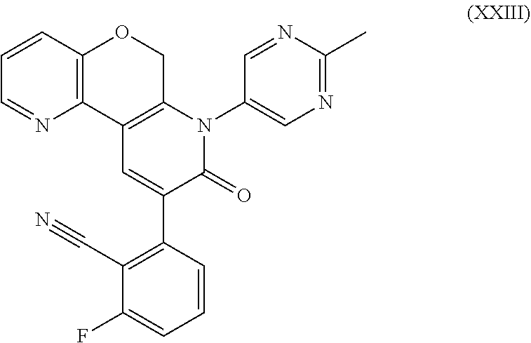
C12=C(C=CC=N1)OCC1=C2C=C(C2=C(C#N)C(F)=CC=C2)C(=O)N1C1=CN=C(C)N=C1
